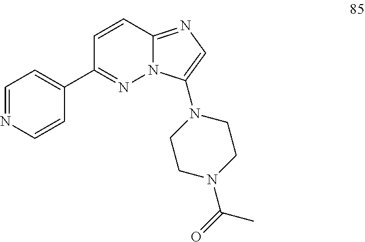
C1=NC=CC(C2=NN3C(=NC=C3N3CCN(C(=O)C)CC3)C=C2)=C1
